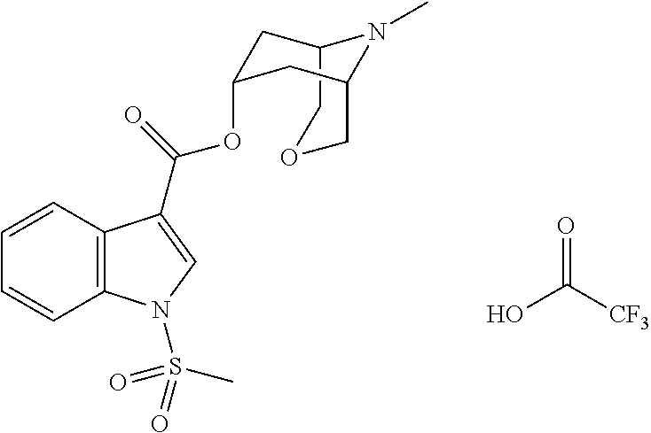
O=C(O)[CF3].C1=CC2=C(C=C1)N(S(C)(=O)=O)C=C2C(OC1CC2COCC(C1)N2C)=O
